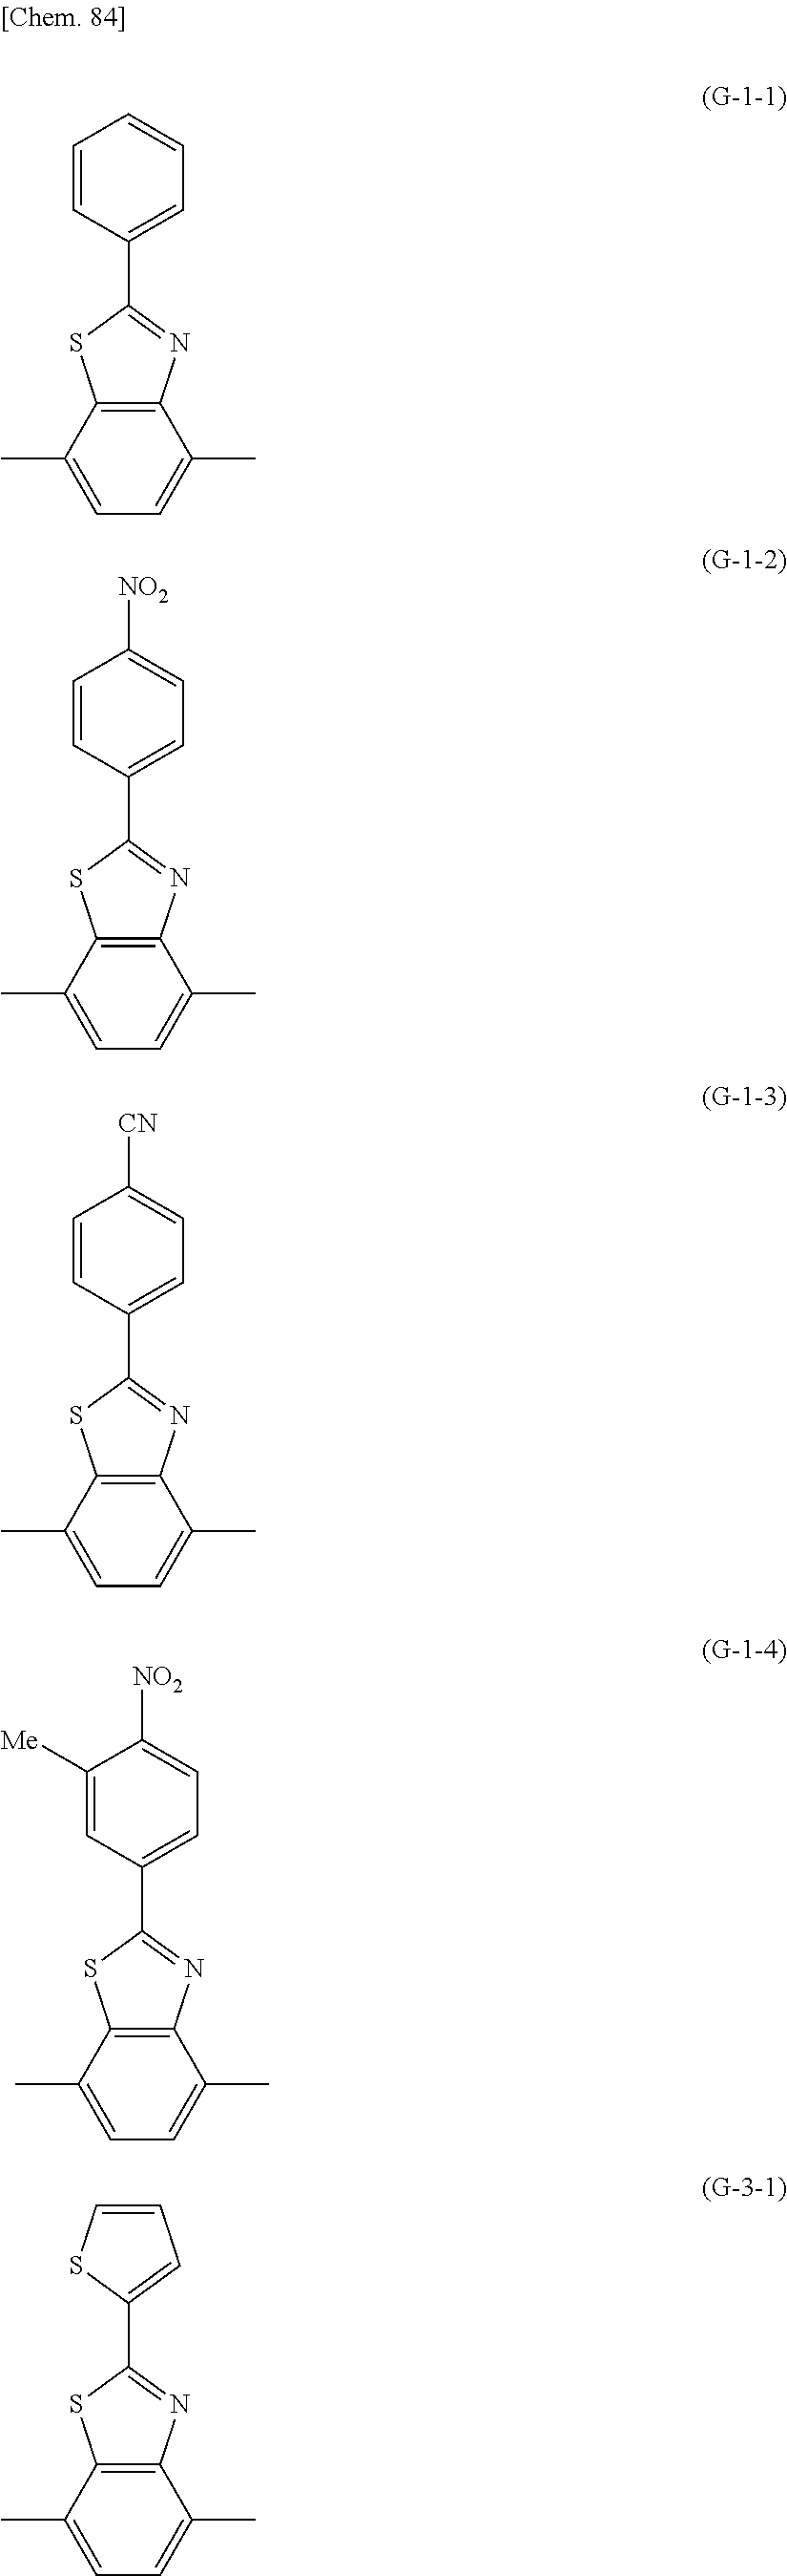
C1=CC(C2=NC3=C(S2)C(C)=CC=C3C)=CC=C1.C1=CC(C2=NC3=C(S2)C(C)=CC=C3C)=CC=C1[NO2].C1=CC(C2=NC3=C(S2)C(C)=CC=C3C)=CC=C1[CN].C1([Me])=CC(C2=NC3=C(S2)C(C)=CC=C3C)=CC=C1[NO2].C1(C2=NC3=C(S2)C(C)=CC=C3C)=CC=CS1
